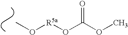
CO[R5a]OC(OC)=O
